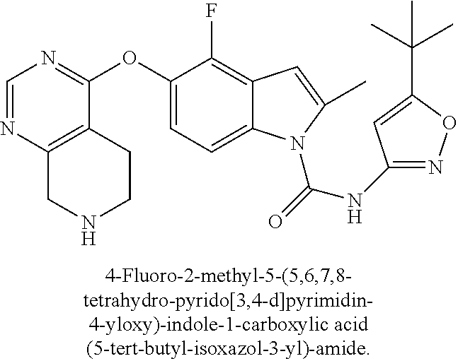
C1=NC2=C(C(OC3=CC=C4C(=C3F)C=C(C)N4C(=O)NC3=NOC(C(C)(C)C)=C3)=N1)CCNC2
